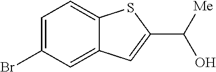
BrC1=CC=C2C(=C1)C=C(C([Me])O)S2
